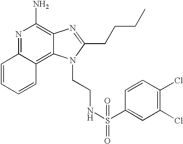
N1=C2C(=C3C(=C1N)N=C(CCCC)N3CCNS(C1=CC(Cl)=C(Cl)C=C1)(=O)=O)C=CC=C2
